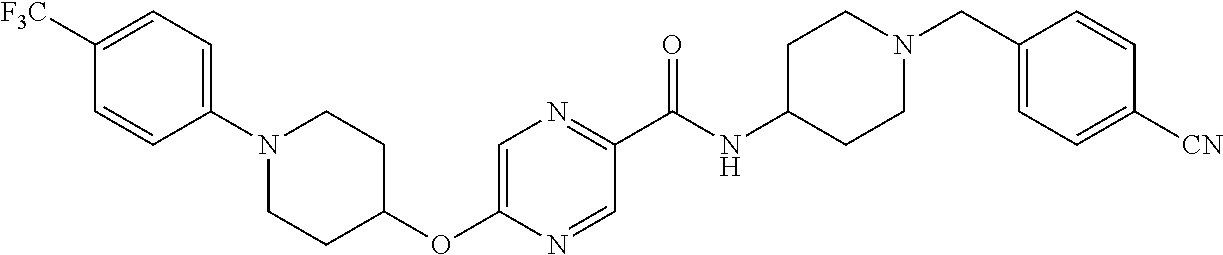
C1(OC2CCN(C3=CC=C([F3C])C=C3)CC2)=CN=C(C(=O)NC2CCN(CC3=CC=C([CN])C=C3)CC2)C=N1
